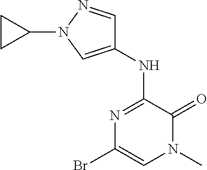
C1=NN(C2CC2)C=C1NC1=NC(Br)=CN(C)C1=O
